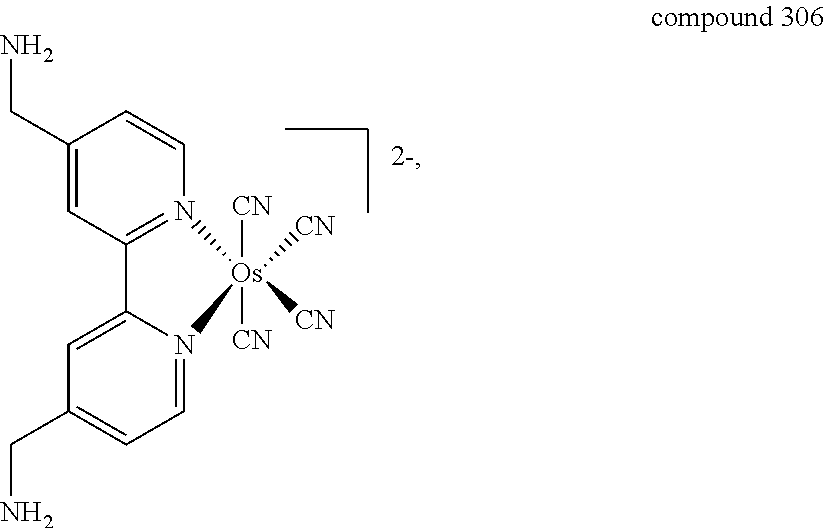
C1(CN)=CC2=N(C=C1)[Os]([CN])([CN])([CN])([CN])N1=CC=C(CN)C=C21
